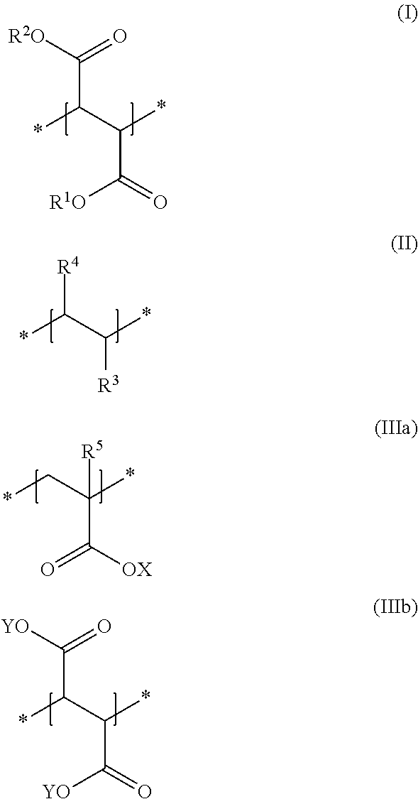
C(C([R2O])=O)(C(*)C(=O)[R1O])*.*C(C(*)[R3])[R4].C(C([OX])=O)(C*)(*)[R5].C(C(C(*)C(=O)[YO])*)([YO])=O
